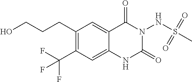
C1(CCCO)=C(C(F)(F)F)C=C2C(=C1)C(=O)N(NS(C)(=O)=O)C(=O)N2
